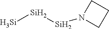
[Si][Si][Si]N1CCC1
